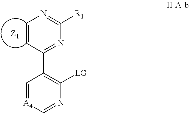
[LG]C1=C(C2=NC([R1])=NC=C2)C=[A4]C=N1
